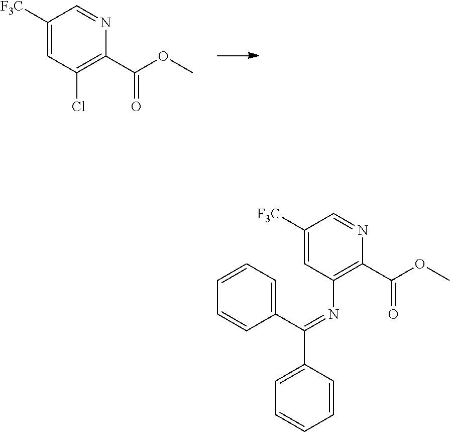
C(C1=C(N=C(C2=CC=CC=C2)C2=CC=CC=C2)C=C([F3C])C=N1)(=O)OC.C(C1=C(Cl)C=C([F3C])C=N1)(=O)OC
